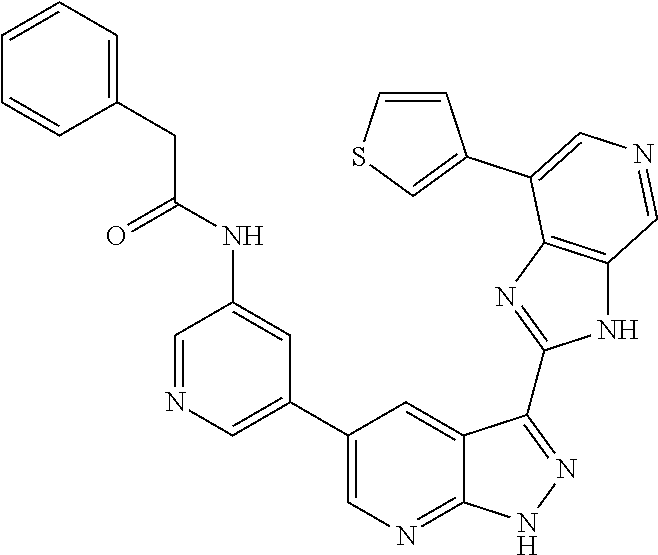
C1=NC=C(C2=CN=C3C(=C2)C(C2=NC4=C(N2)C=NC=C4C2=CSC=C2)=NN3)C=C1NC(CC1=CC=CC=C1)=O
